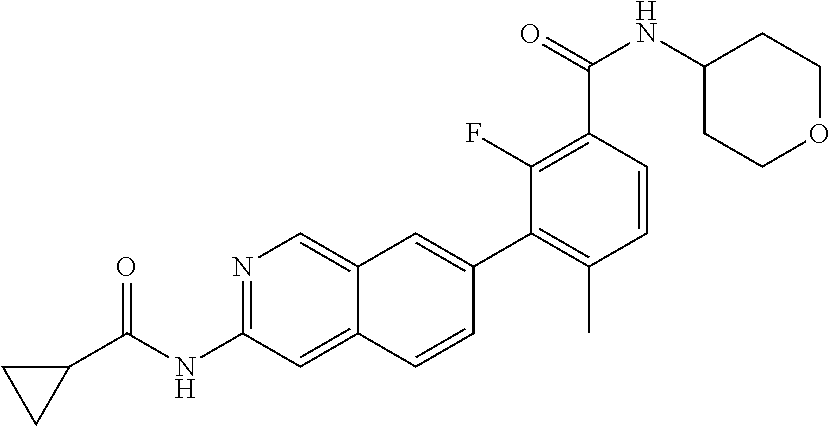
N1=C(NC(C2CC2)=O)C=C2C(=C1)C=C(C1=C(C)C=CC(C(NC3CCOCC3)=O)=C1F)C=C2
